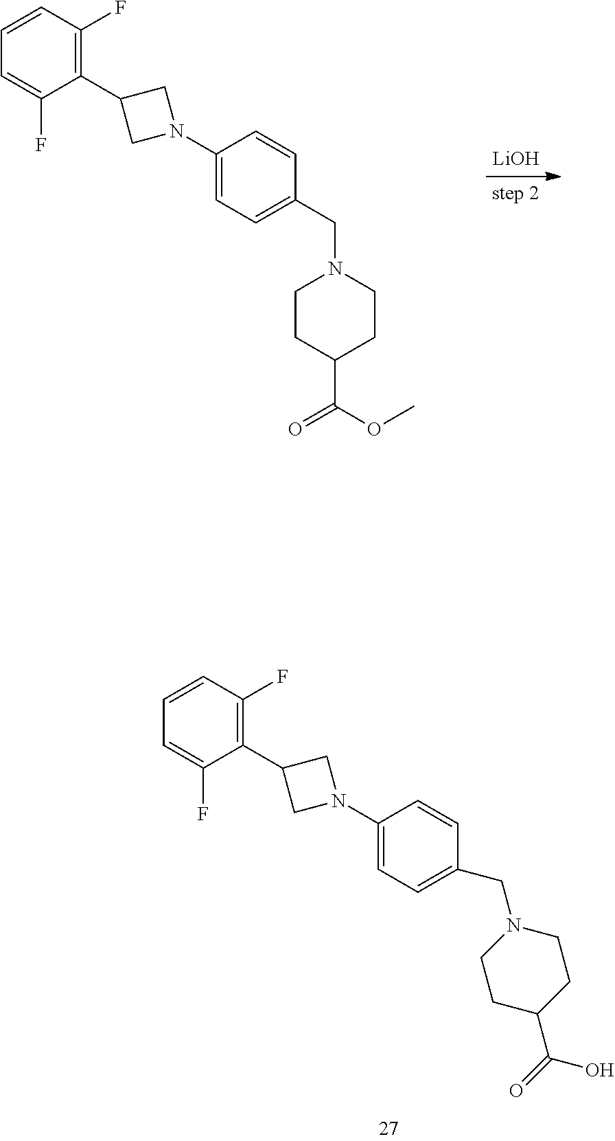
[LiOH].C1=C(F)C(C2CN(C3=CC=C(CN4CCC(C(OC)=O)CC4)C=C3)C2)=C(F)C=C1.C1=C(F)C(C2CN(C3=CC=C(CN4CCC(C(=O)O)CC4)C=C3)C2)=C(F)C=C1
